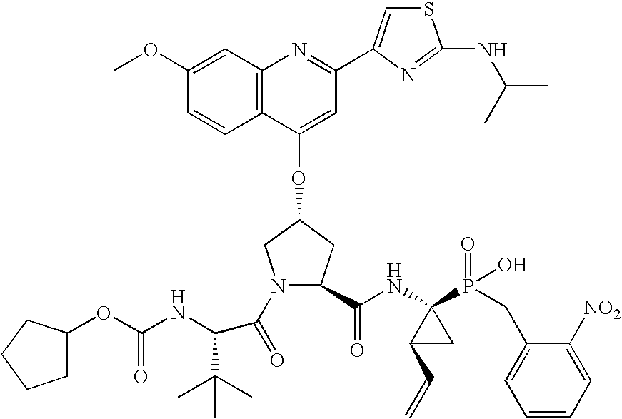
C12=C(C(OC3CN(C(=O)C(C(C)(C)C)NC(OC4CCCC4)=O)C(C(NC4(P(=O)(O)CC5=CC=CC=C5[NO2])C(C=C)C4)=O)C3)=CC(C3=CSC(NC(C)C)=N3)=N1)C=CC(OC)=C2
